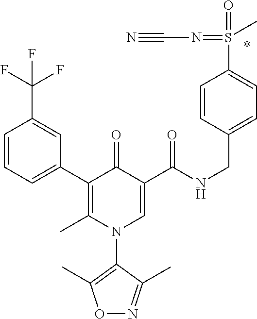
C1(C2=C(C)N(C3=C(C)ON=C3C)C=C(C(NCC3=CC=C(S(=O)(=NC#N)C)C=C3)=O)C2=O)=CC=CC(C(F)(F)F)=C1
